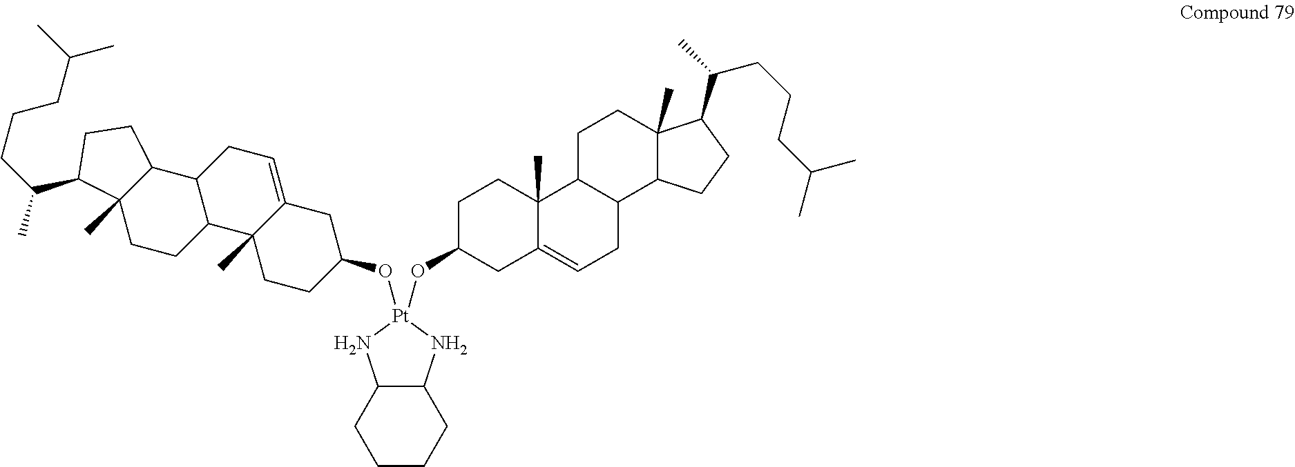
C1CCC2C(C1)N[Pt](OC1CCC3(C)C(=CCC4C3CCC3(C)C4CCC3C(C)CCCC(C)C)C1)(OC1CC3=CCC4C(C3(C)CC1)CCC1(C)C4CCC1C(CCCC(C)C)C)N2
